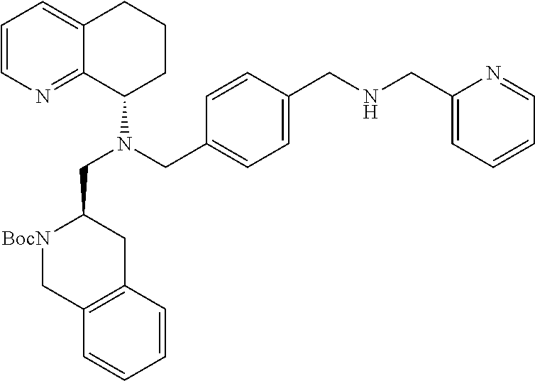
C1=CN=C2C(=C1)CCCC2N(CC1[BocN]CC2=C(C1)C=CC=C2)CC1=CC=C(CNCC2=CC=CC=N2)C=C1
